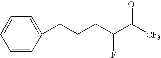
C1=CC(CCCC(C([CF3])=O)F)=CC=C1
